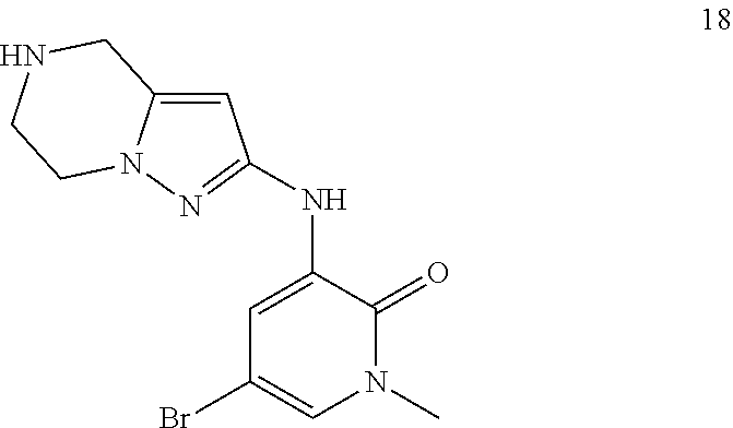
C1(NC2=NN3C(=C2)CNCC3)=CC(Br)=CN(C)C1=O
